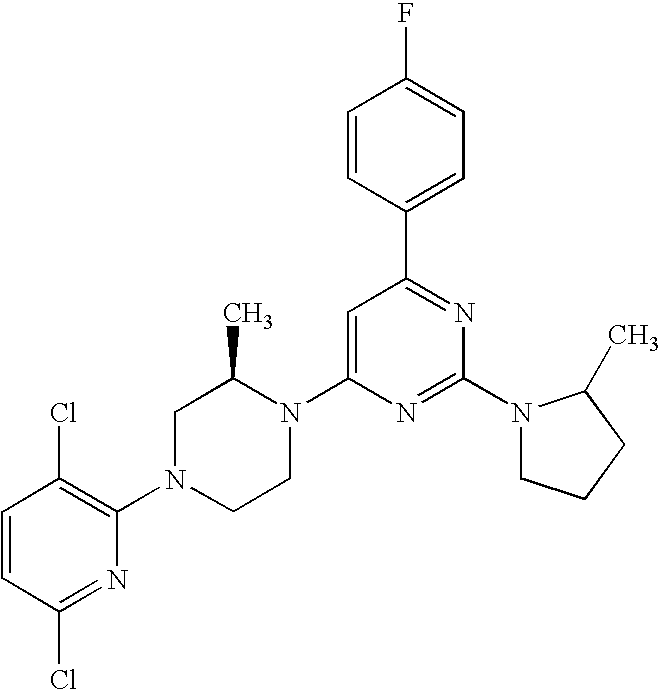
C1=CC(Cl)=NC(N2CCN(C3=CC(C4=CC=C(F)C=C4)=NC(N4CCCC4C)=N3)C(C)C2)=C1Cl
